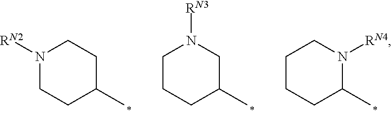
N1([RN2])CCC(C)CC1.C1CCC(C)CN1[RN3].C1CCC(C)N([RN4])C1
